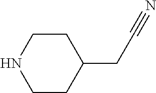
C1CC(CC#N)CCN1
